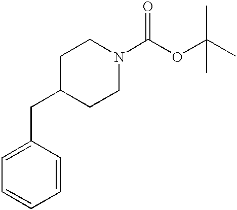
C1=CC(CC2CCN(C(=O)OC(C)(C)C)CC2)=CC=C1
